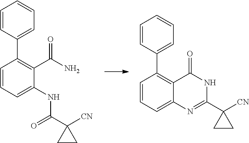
C1=CC=C(NC(C2([CN])CC2)=O)C(C(N)=O)=C1C1=CC=CC=C1.C1=CC=C2C(=C1C1=CC=CC=C1)C(=O)NC(C1([CN])CC1)=N2
